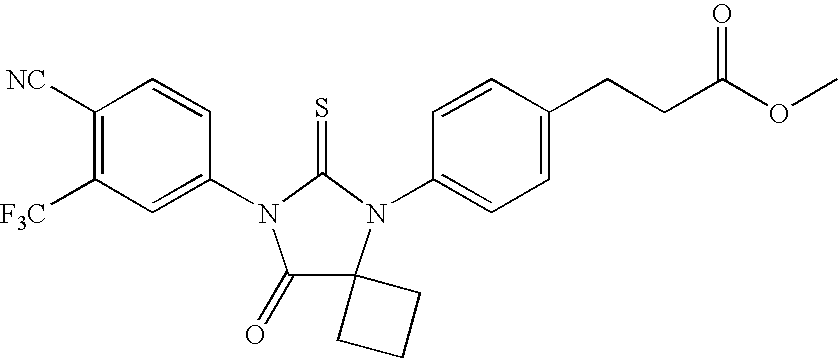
C1([NC])=C([F3C])C=C(N2C(=O)C3(N(C4=CC=C(CCC(OC)=O)C=C4)C2=S)CCC3)C=C1
